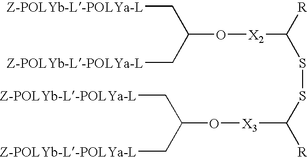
O([X2]C(SSC([R])[X3]OC(C[Z-POLYb-L-POLYa-L])C[Z-POLYb-L-POLYa-L])[R])C(C[Z-POLYb-L-POLYa-L])C[Z-POLYb-L-POLYa-L]
